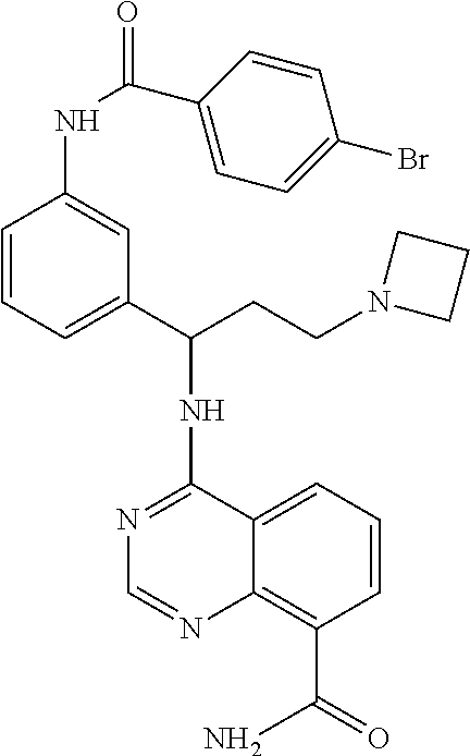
N1=C(NC(CCN2CCC2)C2=CC=CC(NC(C3=CC=C(Br)C=C3)=O)=C2)C2=CC=CC(C(=O)N)=C2N=C1
